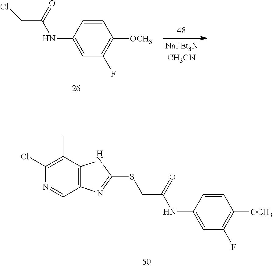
ClCC(=O)NC1=CC(F)=C([OCH3])C=C1.C1(Cl)=C(C)C2=C(C=N1)N=C(SCC(NC1=CC(F)=C([OCH3])C=C1)=O)N2
